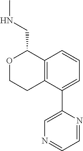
C12=C(C(C3=CN=CC=N3)=CC=C1)CCOC2CNC
